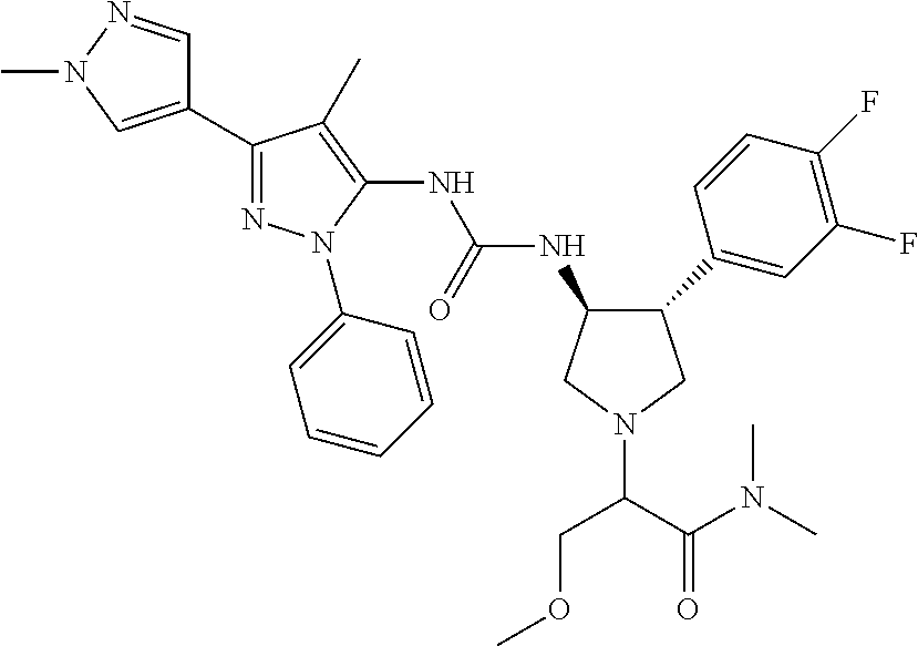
C1(C2=CN(C)N=C2)=NN(C2=CC=CC=C2)C(NC(NC2C(C3=CC(F)=C(F)C=C3)CN(C(COC)C(N(C)C)=O)C2)=O)=C1C
